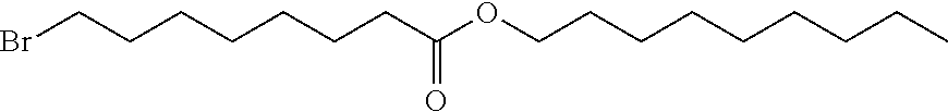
C(=O)(CCCCCCCBr)OCCCCCCCCC
